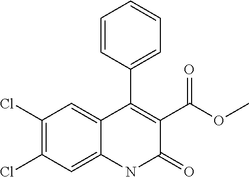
C1(Cl)=C(Cl)C=C2C(=C1)C(C1=CC=CC=C1)=C(C(=O)OC)C(=O)N2
